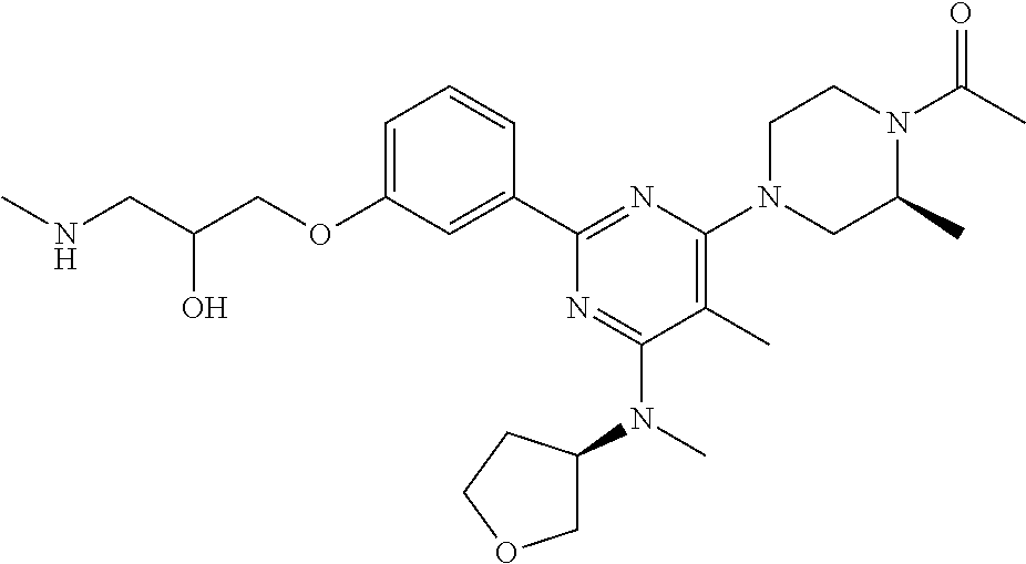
C1=C(OCC(CNC)O)C=C(C2=NC(N3CC(C)N(C(C)=O)CC3)=C(C)C(N(C3COCC3)C)=N2)C=C1
